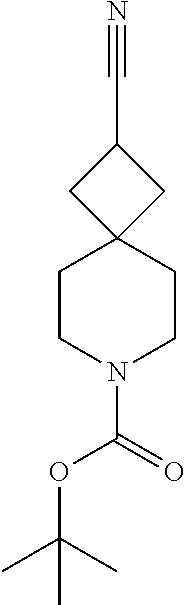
C1CN(C(=O)OC(C)(C)C)CCC12CC(C#N)C2
